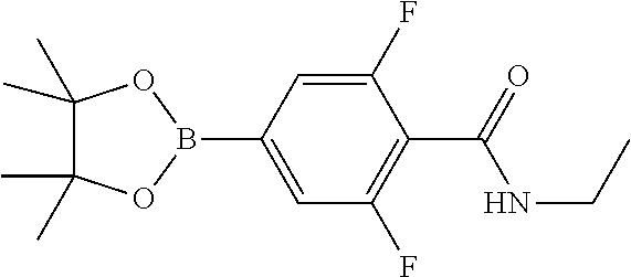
C1(C)(C)C(C)(C)OB(C2=CC(F)=C(C(=O)NCC)C(F)=C2)O1
